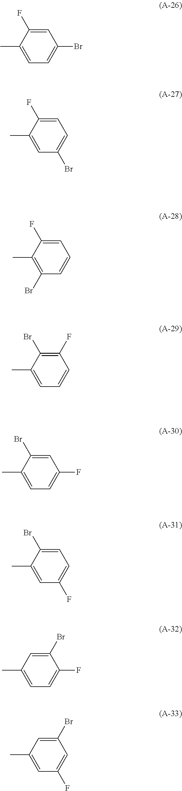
C1=C(F)C(C)=CC=C1Br.C1=C(F)C(C)=CC(Br)=C1.C1=C(F)C(C)=C(Br)C=C1.C1(F)=C(Br)C(C)=CC=C1.C1=C(Br)C(C)=CC=C1F.C1=C(Br)C(C)=CC(F)=C1.C1(Br)=CC(C)=CC=C1F.C1(Br)=CC(C)=CC(F)=C1
